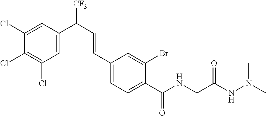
C1(Cl)=C(Cl)C(Cl)=CC(C(C=CC2=CC=C(C(NCC(NN(C)C)=O)=O)C(Br)=C2)[CF3])=C1
